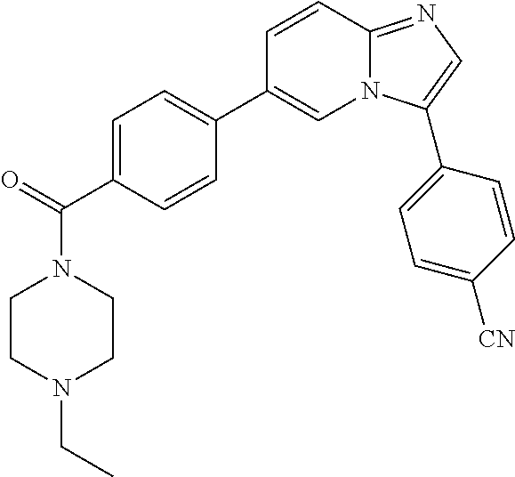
C1=C(C(=O)N2CCN(CC)CC2)C=CC(C2=CN3C(=NC=C3C3=CC=C([CN])C=C3)C=C2)=C1
